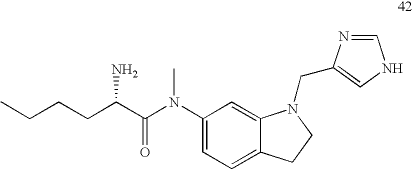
CCCCC(C(N(C1=CC=C2C(=C1)N(CC1=CNC=N1)CC2)C)=O)N
